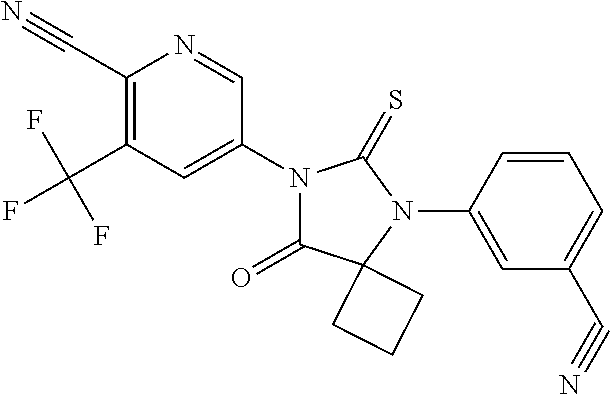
C1(C#N)=C(C(F)(F)F)C=C(N2C(=O)C3(N(C4=CC(C#N)=CC=C4)C2=S)CCC3)C=N1
